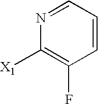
C1=CC=NC([X1])=C1F
